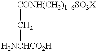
[H2NCHCO2H]C[CONH(CH2)16SO3X]
